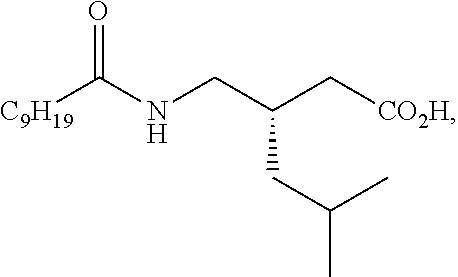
C(CNC([C9H19])=O)(C[CO2H])CC(C)C
